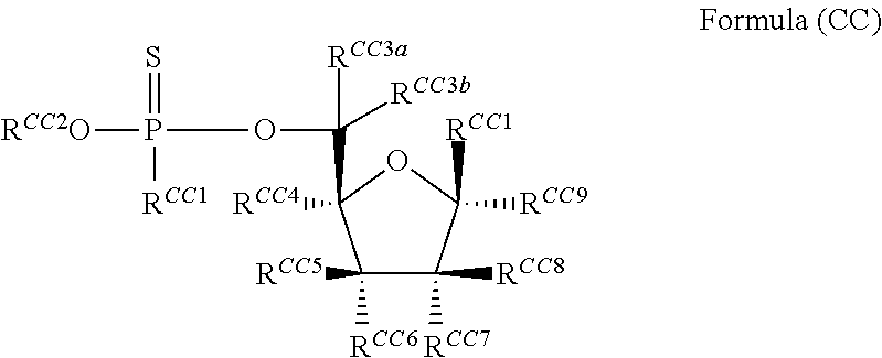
C1([RCC5])([RCC6])C([RCC8])([RCC7])C([RCC1])([RCC9])OC1(C([RCC3b])([RCC3a])OP([RCC2O])(=S)[RCC1])[RCC4]
